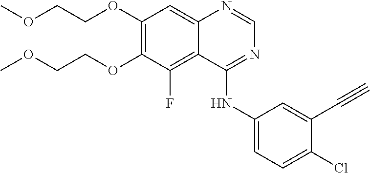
C1(OCCOC)=C(OCCOC)C(F)=C2C(=C1)N=CN=C2NC1=CC=C(Cl)C(C#C)=C1
